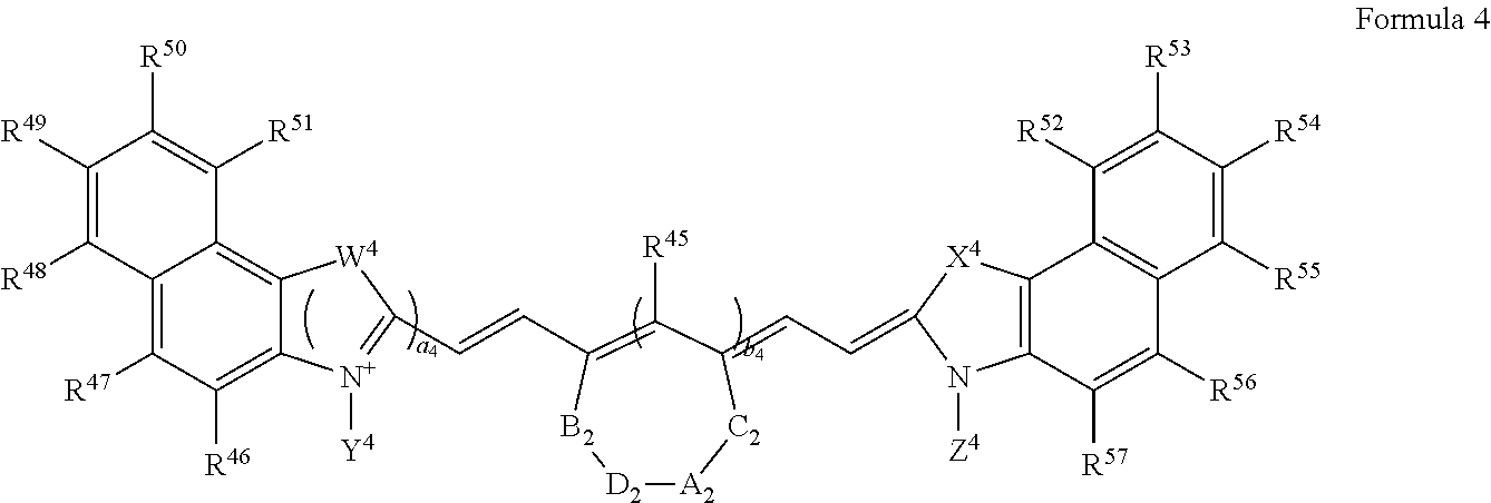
C12=C([R47])C([R46])=C3C(=C1C([R51])=C([R50])C([R49])=C2[R48])[W4]C(C=CC1=C([R45])C(=CC=C2N([Z4])C4=C(C5=C(C([R56])=C4[R57])C([R55])=C([R54])C([R53])=C5[R52])[X4]2)[C2][A2][D2][B2]1)=[N+]3[Y4]
